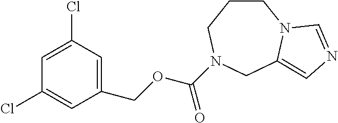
C1CN2C(=CN=C2)CN(C(OCC2=CC(Cl)=CC(Cl)=C2)=O)C1
